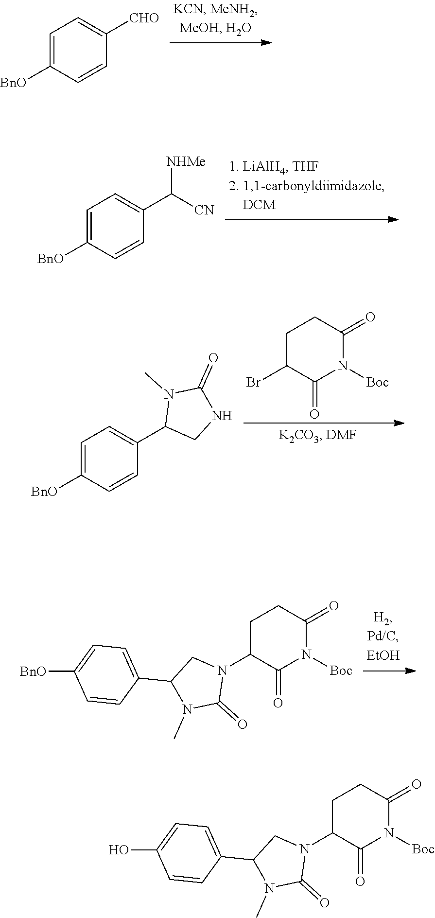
C1=C([BnO])C=CC([CHO])=C1.C1=C([BnO])C=CC(C([CN])[NHMe])=C1.C1C(Br)C(=O)N([Boc])C(=O)C1.C1=C([BnO])C=CC(C2CNC(=O)N2C)=C1.C1C(N2CC(C3=CC=C([BnO])C=C3)N(C)C2=O)C(=O)N([Boc])C(=O)C1.C1C(N2CC(C3=CC=C(O)C=C3)N(C)C2=O)C(=O)N([Boc])C(=O)C1
